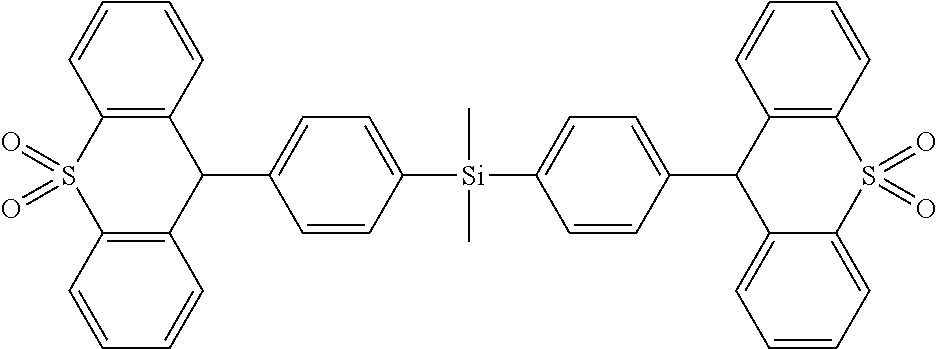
C12=C(C=CC=C1)C(C1=CC=C([Si](C)(C3=CC=C(C4C5=CC=CC=C5S(=O)(=O)C5=C4C=CC=C5)C=C3)C)C=C1)C1=C(S2(=O)=O)C=CC=C1
